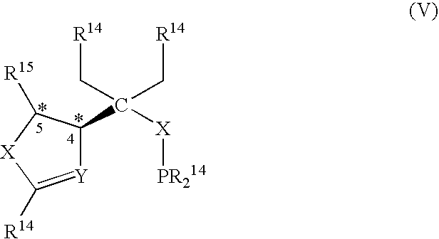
[Y]1=C([R14])[X]C([R15])C1C(C[R14])([X][PR214])C[R14]
